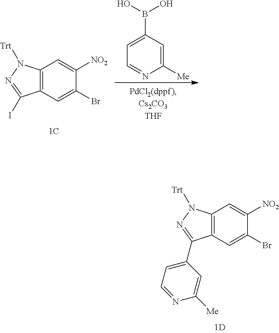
C12=C(C=C(Br)C([NO2])=C1)C(I)=NN2[Trt].C1=C(B(O)O)C=C([Me])N=C1.C12=C(C=C(Br)C([NO2])=C1)C(C1=CC=NC([Me])=C1)=NN2[Trt]
